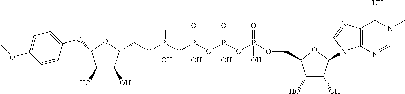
C1(O)C(O)C(N2C3=C(N=C2)C(=N)N(C)C=N3)OC1COP(OP(OP(OP(OCC1C(O)C(O)C(OC2=CC=C(OC)C=C2)O1)(=O)O)(=O)O)(=O)O)(=O)O
